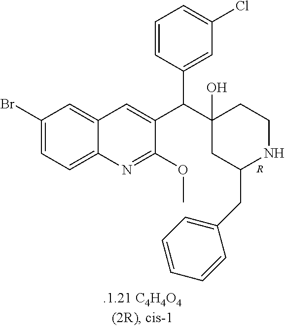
C1(Br)=CC=C2C(=C1)C=C(C(C1(O)CC(CC3=CC=CC=C3)NCC1)C1=CC(Cl)=CC=C1)C(OC)=N2.[R]
